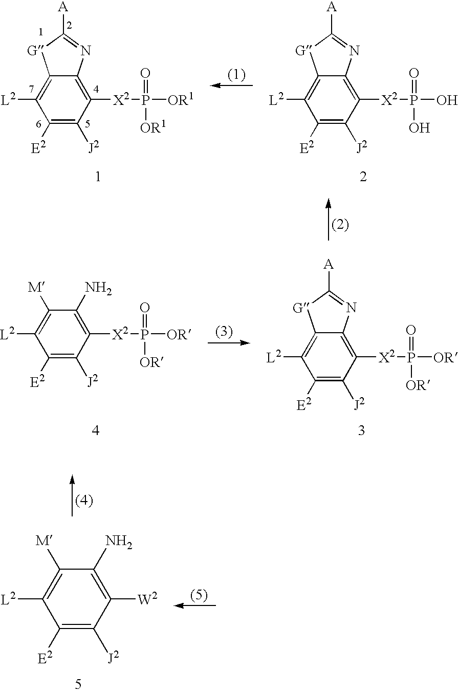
C1([E2])=C([J2])C([X2]P(=O)([OR1])[OR1])=C2C(=C1[L2])[G]C([A])=N2.C1([E2])=C([J2])C([X2]P(=O)(O)O)=C2C(=C1[L2])[G]C([A])=N2.C1([E2])=C([J2])C([X2]P(=O)([OR])[OR])=C2C(=C1[L2])[G]C([A])=N2.C1([E2])=C([J2])C([X2]P(=O)([OR])[OR])=C(N)C([M])=C1[L2].C1([E2])=C([J2])C([W2])=C(N)C([M])=C1[L2]
